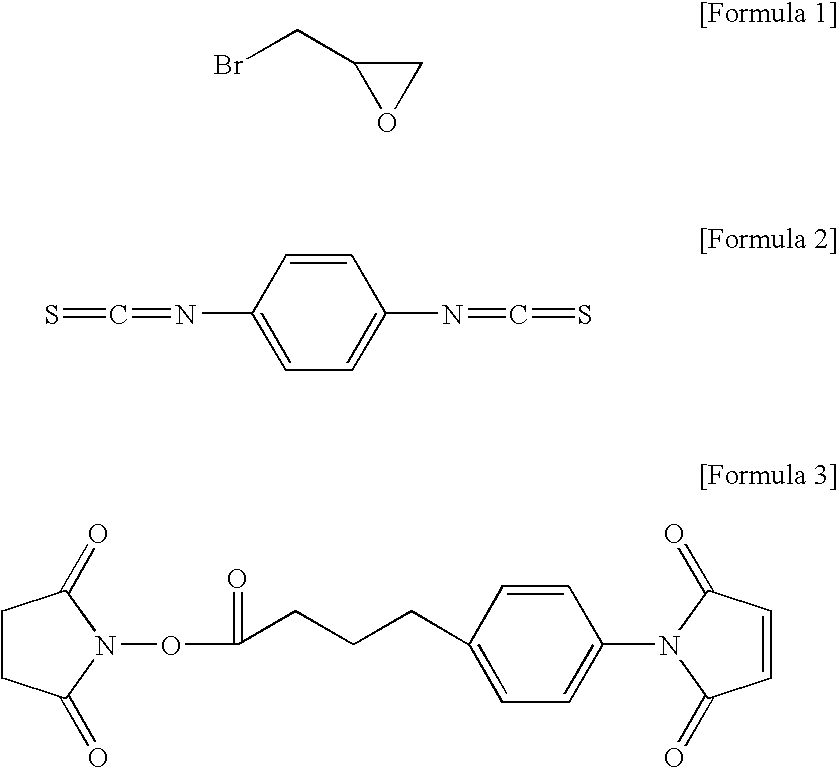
C1C(CBr)O1.C1=CC(N=C=S)=CC=C1N=C=S.C1CC(=O)N(OC(=O)CCCC2=CC=C(N3C(=O)C=CC3=O)C=C2)C1=O
